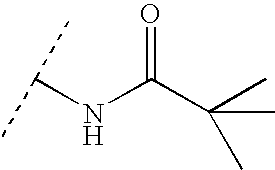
N(C(C(C)(C)C)=O)C(C)C
